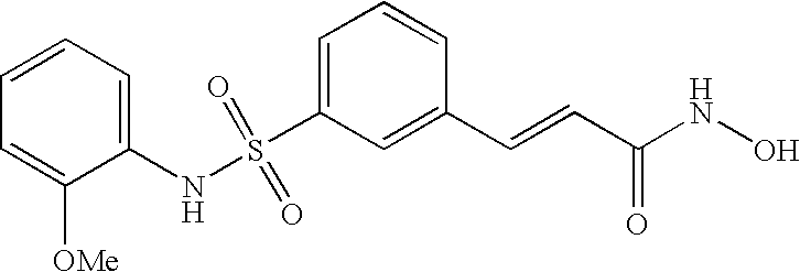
C1=C(S(NC2=CC=CC=C2[OMe])(=O)=O)C=C(C=CC(NO)=O)C=C1
